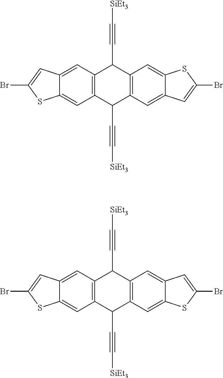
C12=C(C(C#C[SiEt3])C3=C(C1C#C[SiEt3])C=C1C(=C3)C=C(Br)S1)C=C1C(=C2)C=C(Br)S1.C12=C(C(C#C[SiEt3])C3=C(C1C#C[SiEt3])C=C1C(=C3)SC(Br)=C1)C=C1C(=C2)C=C(Br)S1
